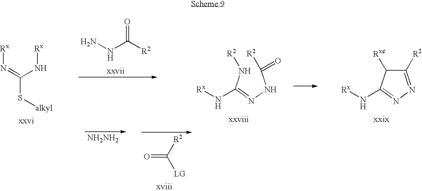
[NH2NH2].[Rx]N=C(N[Rx])S[alkyl].NNC([R2])=O.[LG]C([R2])=O.C(NN=C(N[R2])N[Rx])(=O)[R2].C1([R2])=NN=C(N[Rx])C1[Rx]
